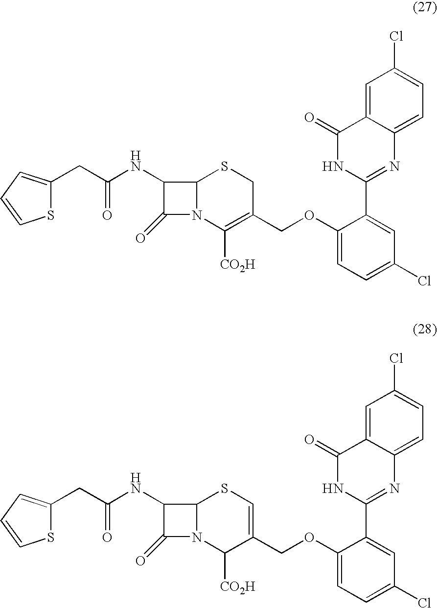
C(C(NC1C(=O)N2C1SCC(COC1=CC=C(Cl)C=C1C1=NC3=CC=C(Cl)C=C3C(=O)N1)=C2[CO2H])=O)C1=CC=CS1.C(C(NC1C(=O)N2C1SC=C(COC1=CC=C(Cl)C=C1C1=NC3=CC=C(Cl)C=C3C(=O)N1)C2[CO2H])=O)C1=CC=CS1
